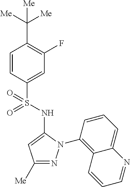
C1=CC(S(=O)(NC2=CC([Me])=NN2C2=C3C(=CC=C2)N=CC=C3)=O)=CC(F)=C1C([Me])([Me])[Me]
